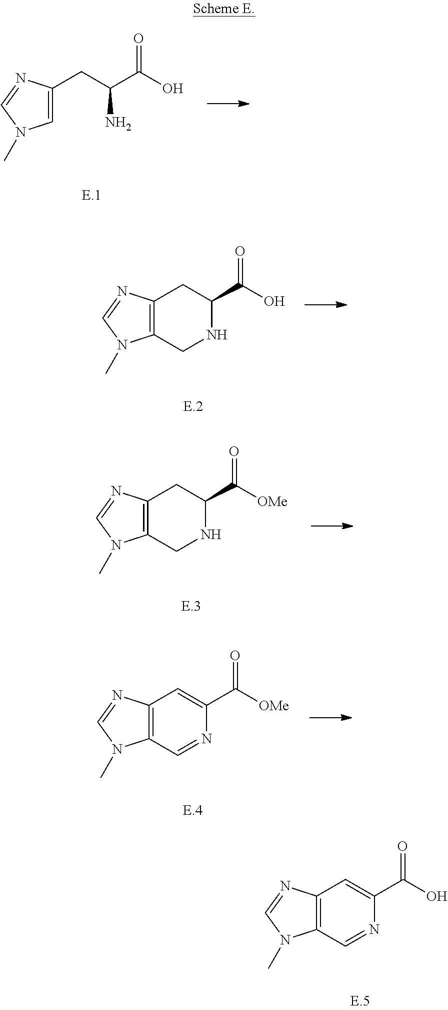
C1=C(CC(C(O)=O)N)N=CN1C.C12=C(CNC(C(O)=O)C1)N(C)C=N2.C12=C(CNC(C([OMe])=O)C1)N(C)C=N2.C12=C(C=NC(C([OMe])=O)=C1)N(C)C=N2.C12=C(C=NC(C(O)=O)=C1)N(C)C=N2
